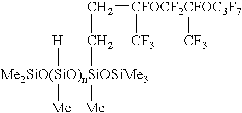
[Me2SiO(SiO)nSiOSiMe3]([H])([Me])([Me])CC[CFOCF2CFOC3F7]([CF3])[CF3]
